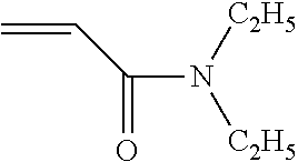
C=CC(=O)N([C2H5])[C2H5]
